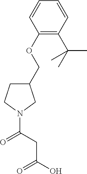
C1(OCC2CCN(C(CC(O)=O)=O)C2)=C(C(C)(C)C)C=CC=C1
